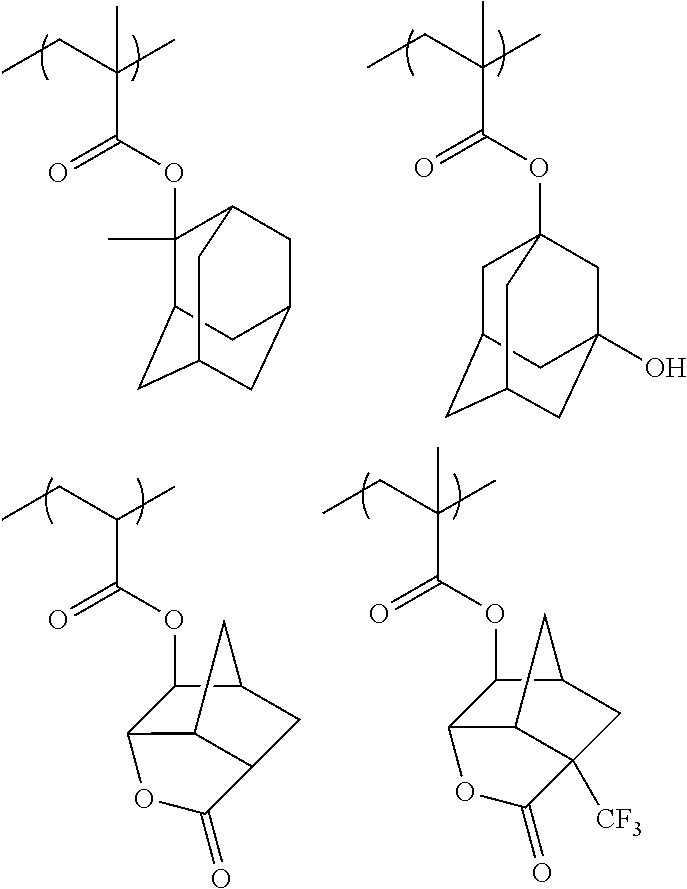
CCC(C)(C(OC12CC3CC(CC(O)(C1)C3)C2)=O)C.CCC(C)(C(=O)OC1(C)C2CC3CC(CC1C3)C2)C.CCC(C)C(OC1C2C3C(CC1C3)C(=O)O2)=O.CCC(C)(C(OC1C2C3C([CF3])(CC1C3)C(=O)O2)=O)C
